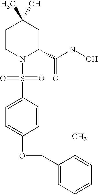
C1CN(S(=O)(=O)C2=CC=C(OCC3=CC=CC=C3C)C=C2)C(C(NO)=O)CC1(C)O
